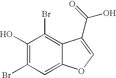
C1=C2C(=C(Br)C(O)=C1Br)C(C(O)=O)=CO2
